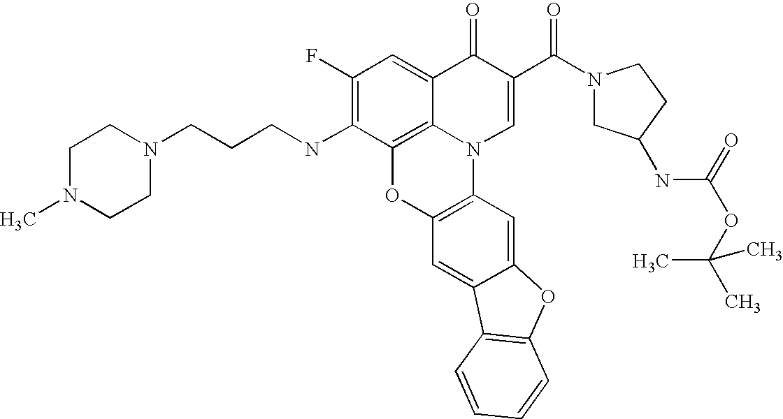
C12=C3C(=CC(F)=C1NCCCN1CCN(C)CC1)C(=O)C(C(=O)N1CC(NC(OC(C)(C)C)=O)CC1)=CN3C1=C(O2)C=C2C(=C1)OC1=C2C=CC=C1
